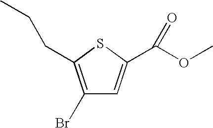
C1(Br)=C(CCC)SC(C(OC)=O)=C1
